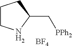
C1CNC(C[PPh2])C1.[BF4]
